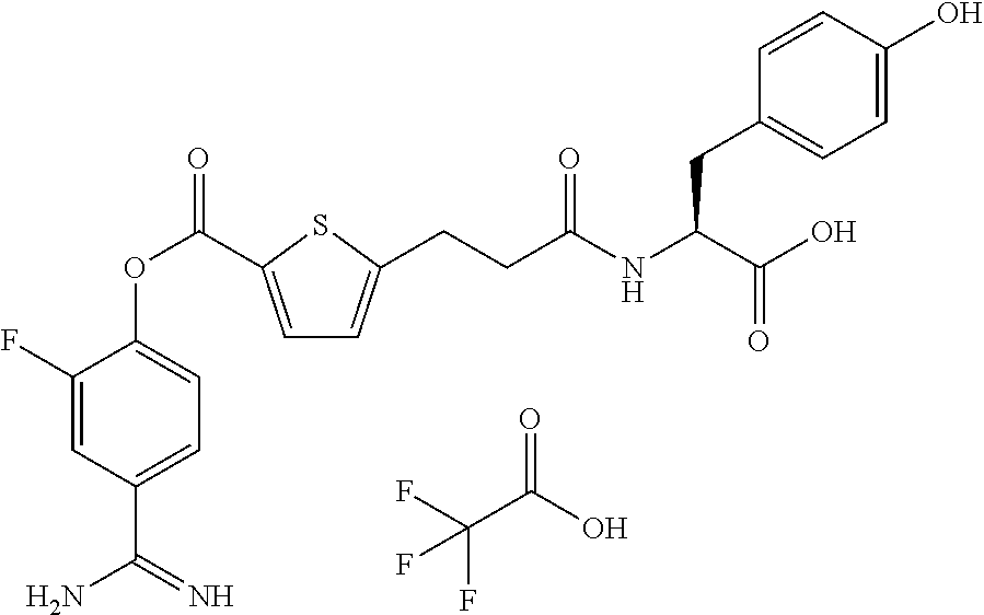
FC(C(O)=O)(F)F.C1=C(C(OC2=CC=C(C(=N)N)C=C2F)=O)SC(CCC(NC(C(O)=O)CC2=CC=C(O)C=C2)=O)=C1
